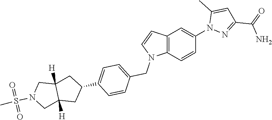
C12=C(C=CC(N3N=C(C(=O)N)C=C3C)=C1)N(CC1=CC=C(C3CC4([H])C([H])(C3)CN(S(C)(=O)=O)C4)C=C1)C=C2
